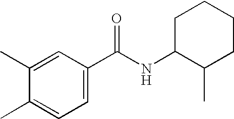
C1=C(C(=O)NC2C(C)CCCC2)C=C(C)C(C)=C1
